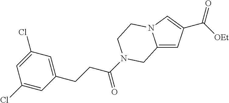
C12=CC(C(=O)[OEt])=CN1CCN(C(CCC1=CC(Cl)=CC(Cl)=C1)=O)C2
